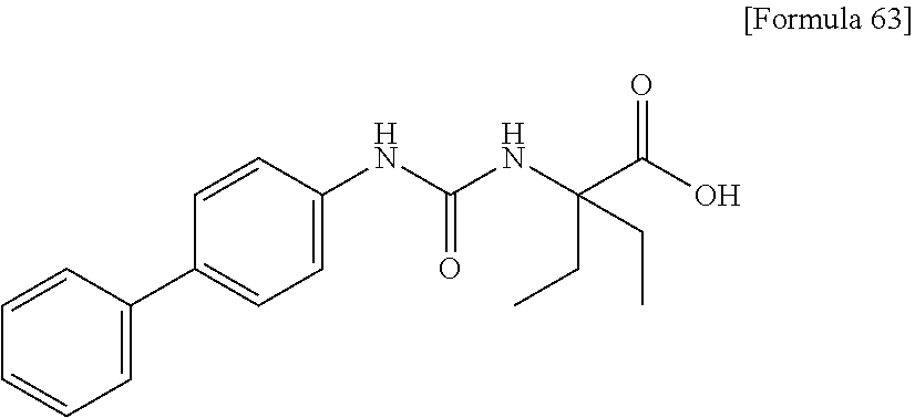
C1=C(NC(NC(C(O)=O)(CC)CC)=O)C=CC(C2=CC=CC=C2)=C1
